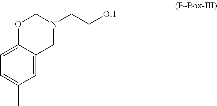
C1=C2C(=CC=C1C)OCN(CCO)C2
